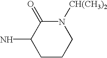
C1CCN([CH(CH3)2])C(=O)C1N
